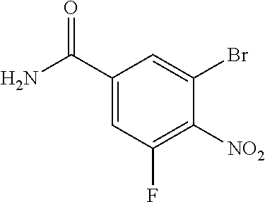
C1(C(N)=O)=CC(F)=C([NO2])C(Br)=C1
